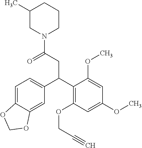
C1=C2C(=CC(C(C3=C(OCC#C)C=C(OC)C=C3OC)CC(=O)N3CCCC(C)C3)=C1)OCO2
